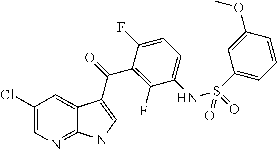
C1(Cl)=CN=C2C(=C1)C(C(=O)C1=C(F)C(NS(C3=CC=CC(OC)=C3)(=O)=O)=CC=C1F)=CN2
